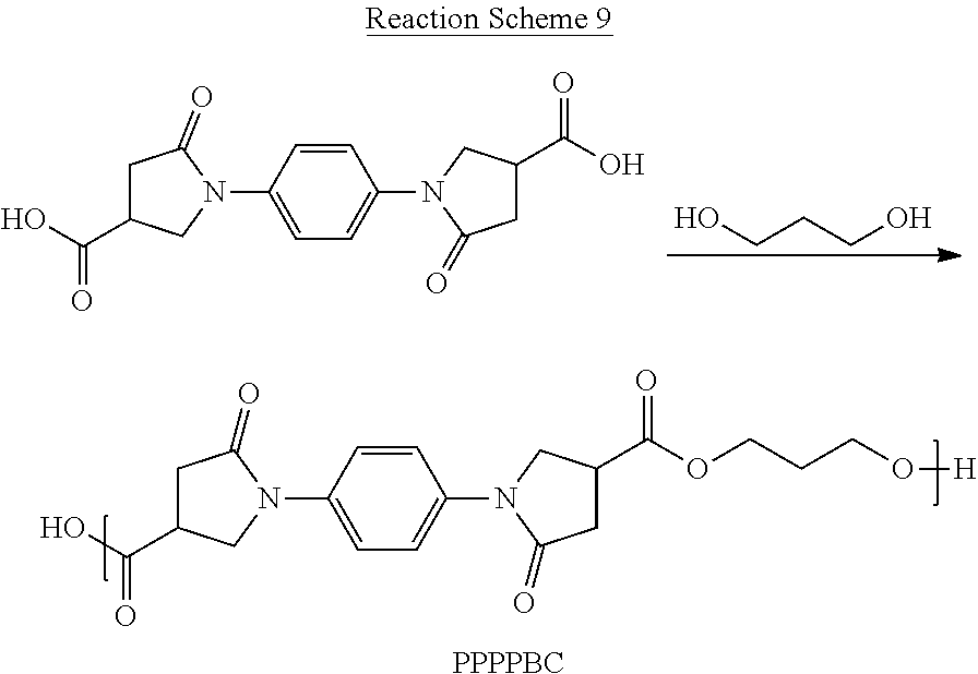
C1=CC(N2C(=O)CC(C(O)=O)C2)=CC=C1N1C(=O)CC(C(O)=O)C1.C(CCO)O.C1=CC(N2C(=O)CC(C(O)=O)C2)=CC=C1N1C(=O)CC(C(OCCCO[H])=O)C1.[PPPPBC]
